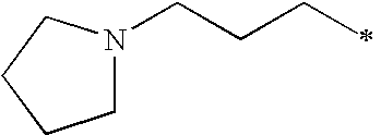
C(CCC)N1CCCC1
